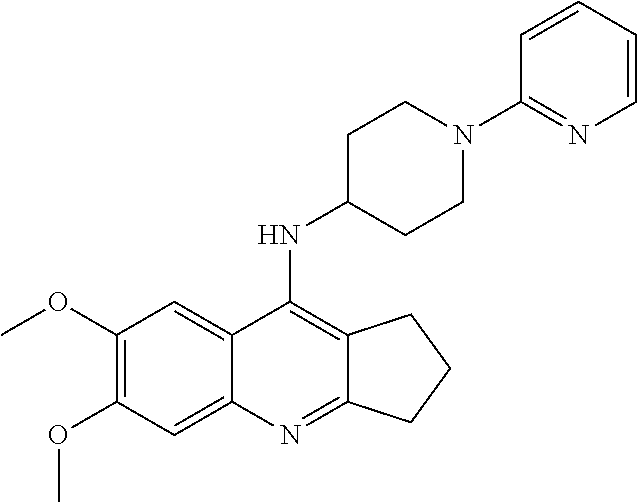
C1(OC)=C(OC)C=C2C(=C1)C(NC1CCN(C3=NC=CC=C3)CC1)=C1C(=N2)CCC1
